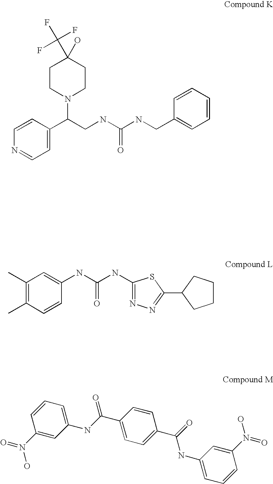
C1(N(=O)O)=CC(NC(C2=CC=C(C(NC3=CC=CC(N(O)=O)=C3)=O)C=C2)=O)=CC=C1.C1=CC=CC(CNC(NCC(C2=CC=NC=C2)N2CCC(O)(C(F)(F)F)CC2)=O)=C1.C1(C)=C(C)C=CC(NC(NC2=NN=C(C3CCCC3)S2)=O)=C1
